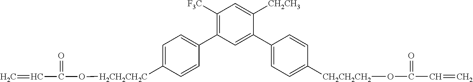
O(C(C=C)=O)[CH2CH2CH2]C1=CC=C(C2=CC(C3=CC=C([H2CH2CH2C]OC(C=C)=O)C=C3)=C([F3C])C=C2[CH2CH3])C=C1
